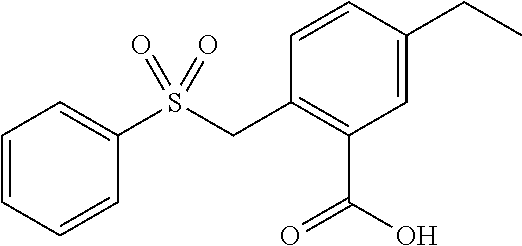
C1=CC=CC(S(CC2=C(C(=O)O)C=C(CC)C=C2)(=O)=O)=C1
